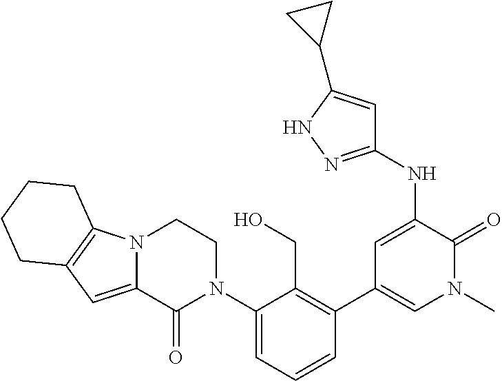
N(C1=CC(C2=C(CO)C(N3CCN4C(=CC5=C4CCCC5)C3=O)=CC=C2)=CN(C)C1=O)C1=NNC(C2CC2)=C1
